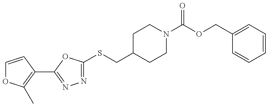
C1=CC(C2=NN=C(SCC3CCN(C(OCC4=CC=CC=C4)=O)CC3)O2)=C(C)O1
